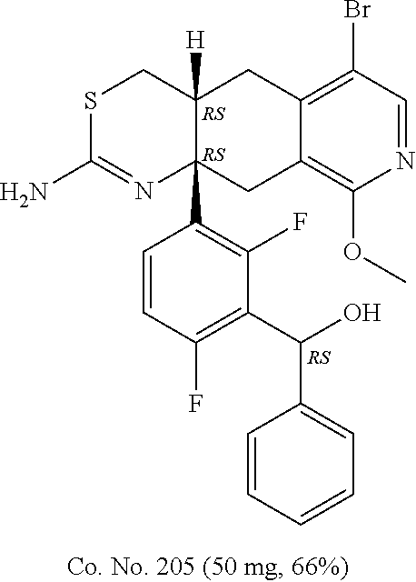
[RS].[RS].C12=C(Br)C=NC(OC)=C1CC1(C3=C(F)C(C(O)C4=CC=CC=C4)=C(F)C=C3)C([H])(C2)CSC(N)=N1.[RS]
